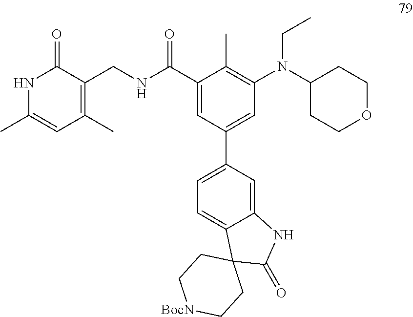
N1C(C)=CC(C)=C(CNC(C2=CC(C3=CC=C4C(=C3)NC(=O)C43CC[BocN]CC3)=CC(N(C3CCOCC3)CC)=C2C)=O)C1=O
